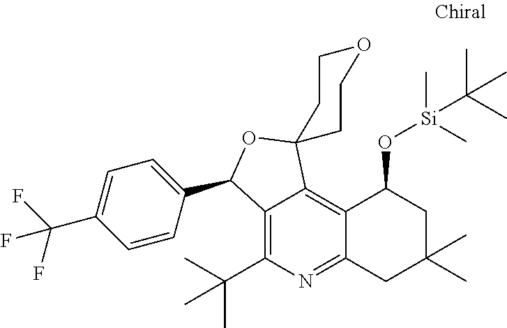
C12=C(C(C)(C)C)N=C3C(=C1C1(OC2C2=CC=C(C(F)(F)F)C=C2)CCOCC1)C(O[Si](C)(C)C(C)(C)C)CC(C)(C)C3
